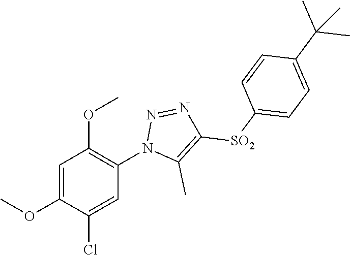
C1=C(OC)C(Cl)=CC(N2C(C)=C([SO2]C3=CC=C(C(C)(C)C)C=C3)N=N2)=C1OC
